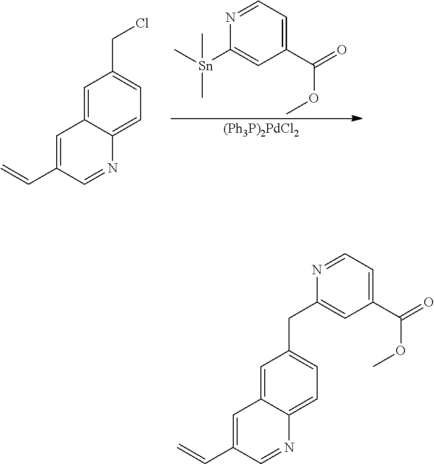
C1(C(=O)OC)=CC=NC([Sn](C)(C)C)=C1.[(Ph3P)2PdCl2].ClCC1=CC=C2C(=C1)C=C(C=C)C=N2.C1(CC2=CC=C3C(=C2)C=C(C=C)C=N3)=CC(C(=O)OC)=CC=N1
